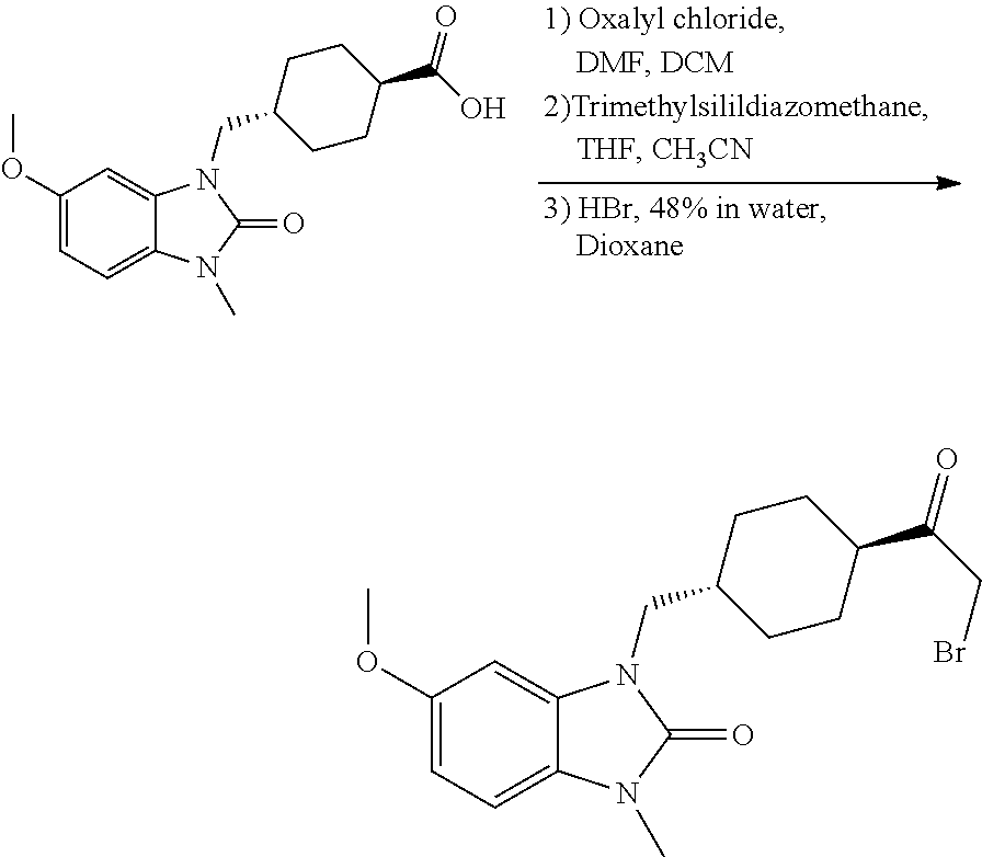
C1(OC)=CC=C2C(=C1)N(CC1CCC(C(O)=O)CC1)C(=O)N2C.C1(OC)=CC=C2C(=C1)N(CC1CCC(C(CBr)=O)CC1)C(=O)N2C
